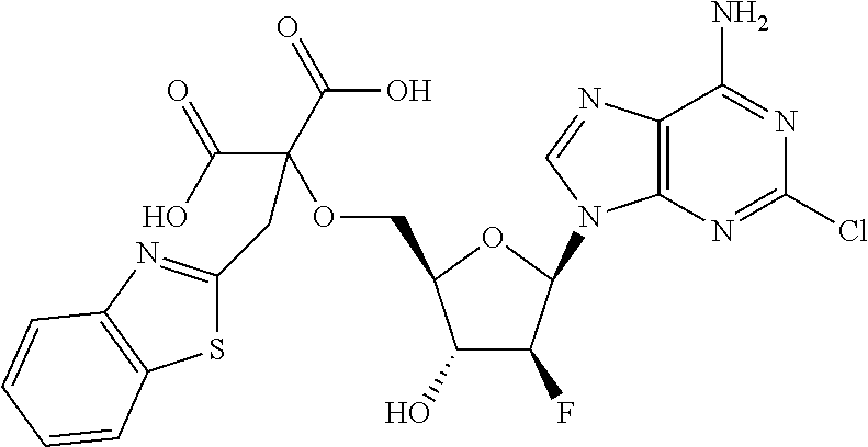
C1(O)C(F)C(N2C3=C(N=C2)C(N)=NC(Cl)=N3)OC1COC(C(=O)O)(C(O)=O)CC1=NC2=C(S1)C=CC=C2
